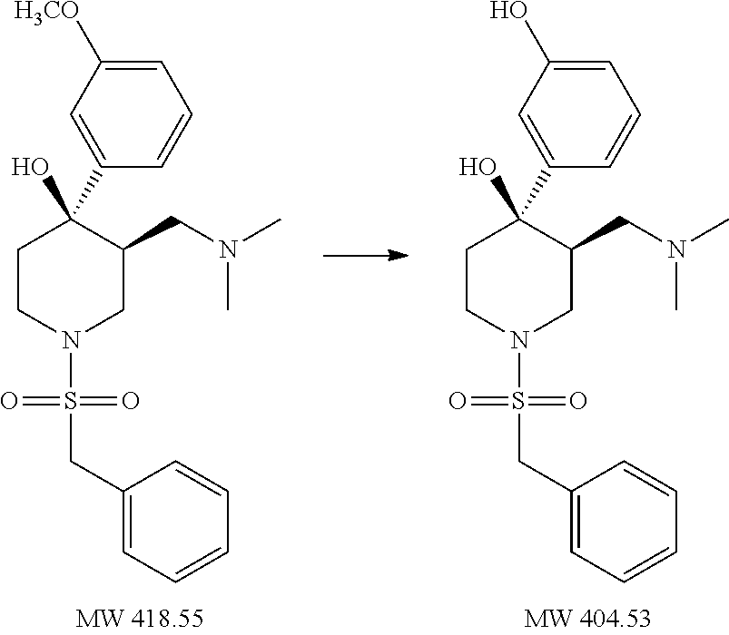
N(C)(CC1C(C2=CC([H3CO])=CC=C2)(O)CCN(S(=O)(=O)CC2=CC=CC=C2)C1)C.N(C)(CC1C(C2=CC(O)=CC=C2)(O)CCN(S(=O)(=O)CC2=CC=CC=C2)C1)C
